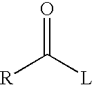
[R]C([L])=O
